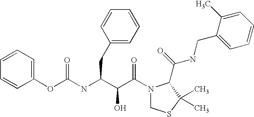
C1(OC(NC(C(C(N2CSC(C)(C)C2C(NCC2=CC=CC=C2C)=O)=O)O)CC2=CC=CC=C2)=O)=CC=CC=C1
